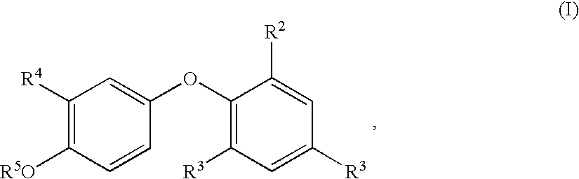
C1([R4])=C([R5O])C=CC(OC2=C([R3])C=C([R3])C=C2[R2])=C1
